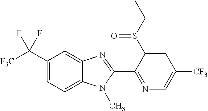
C1(C([F3C])(F)F)=CC=C2C(=C1)N=C(C1=NC=C([CF3])C=C1S(CC)=O)N2C
